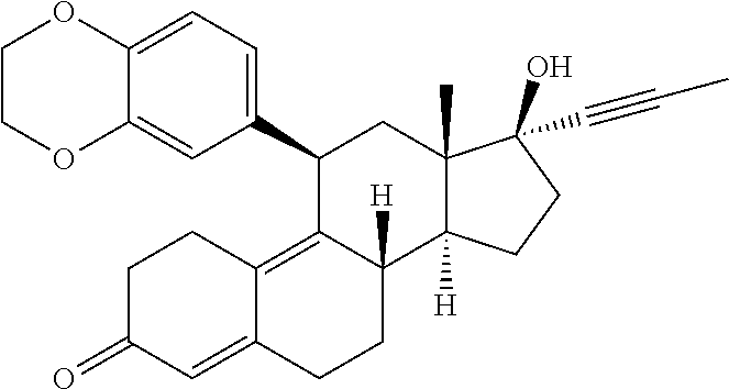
C12=CC=C(C3C4=C5C(=CC(=O)CC5)CCC4([H])C4([H])C(C)(C3)C(O)(C#CC)CC4)C=C1OCCO2
